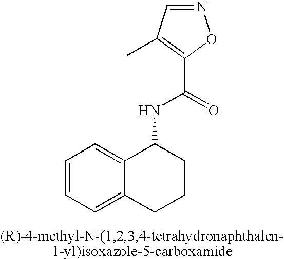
N1=CC(C)=C(C(=O)NC2C3=CC=CC=C3CCC2)O1
